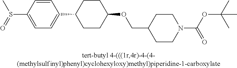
C1(S(C)=O)=CC=C(C2CCC(OCC3CCN(C(=O)OC(C)(C)C)CC3)CC2)C=C1
